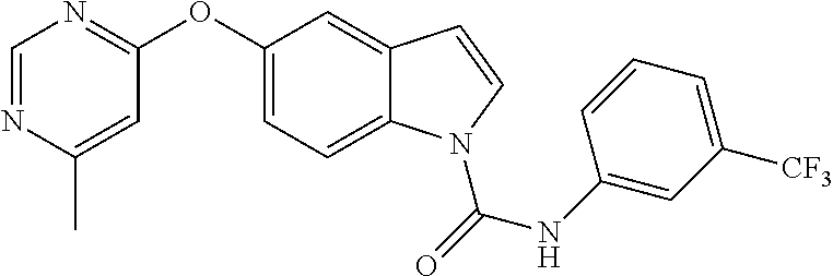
C1(C)=CC(OC2=CC=C3C(=C2)C=CN3C(NC2=CC([CF3])=CC=C2)=O)=NC=N1
